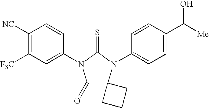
C1([NC])=C([F3C])C=C(N2C(=O)C3(N(C4=CC=C(C([Me])O)C=C4)C2=S)CCC3)C=C1
